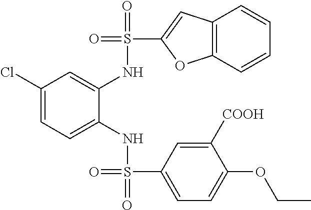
C1(Cl)=CC=C(NS(=O)(=O)C2=CC=C(OCC)C([COOH])=C2)C(NS(=O)(C2=CC3=C(O2)C=CC=C3)=O)=C1
